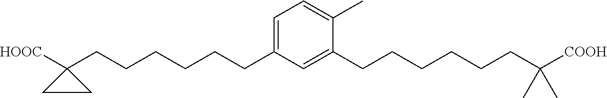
C1=C(CCCCCCC2([HOOC])CC2)C=C(CCCCCCC(C)(C)[COOH])C(C)=C1
